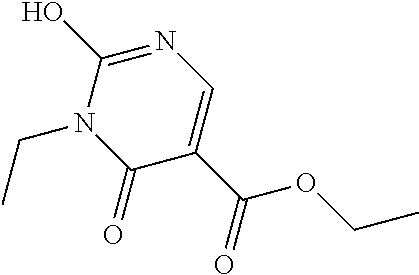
C1(C(=O)OCC)=CN=C(O)N(CC)C1=O
